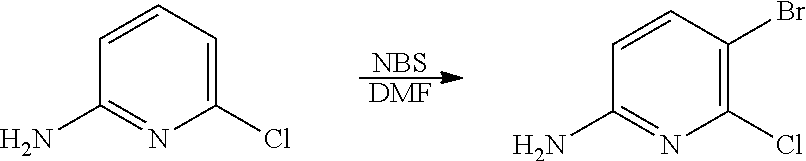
[NBS].[DMF].C1=CC=C(Cl)N=C1N.C1=CC(Br)=C(Cl)N=C1N
